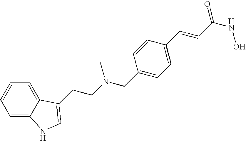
C1=C2C(=CC=C1)C(CCN(CC1=CC=C(C=CC(NO)=O)C=C1)C)=CN2
